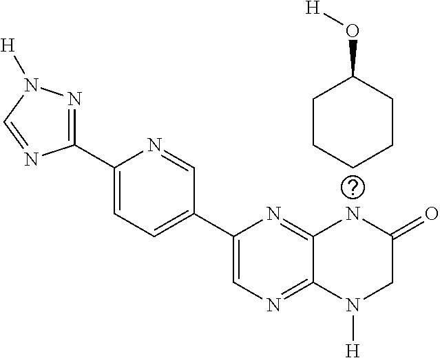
C1=C(C2=CC=C(C3=NN([H])C=N3)N=C2)N=C2C(=N1)N([H])CC(=O)N2.C1CCC(O[H])CC1
